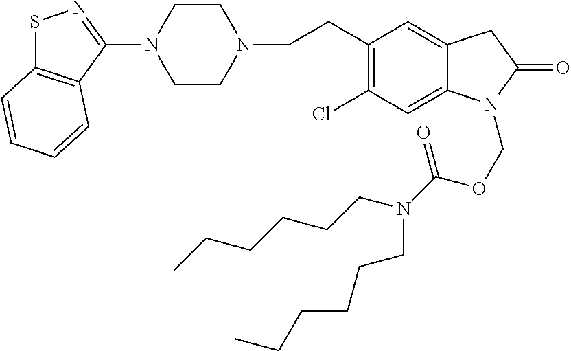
S1C2=C(C(N3CCN(CCC4=C(Cl)C=C5C(=C4)CC(=O)N5COC(=O)N(CCCCCC)CCCCCC)CC3)=N1)C=CC=C2
